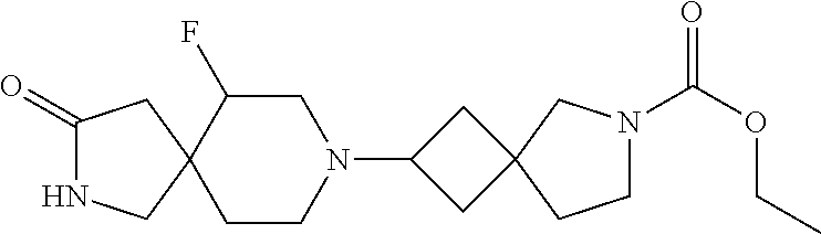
C1(=O)NCC2(C1)CCN(C1CC3(C1)CN(C(OCC)=O)CC3)CC2F
